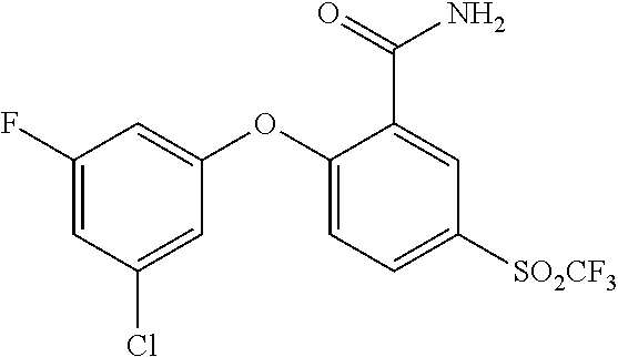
C1(F)=CC(Cl)=CC(OC2=CC=C([SO2CF3])C=C2C(N)=O)=C1
